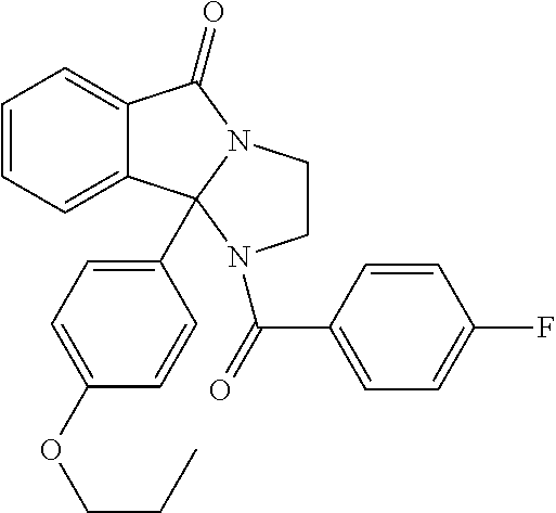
C1=CC=C2C(=C1)C(=O)N1CCN(C(=O)C3=CC=C(F)C=C3)C21C1=CC=C(OCCC)C=C1
